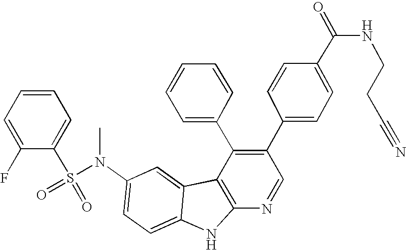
N(C1=CC=C2C(=C1)C1=C(N2)N=CC(C2=CC=C(C(NCCC#N)=O)C=C2)=C1C1=CC=CC=C1)(S(=O)(=O)C1=CC=CC=C1F)C
